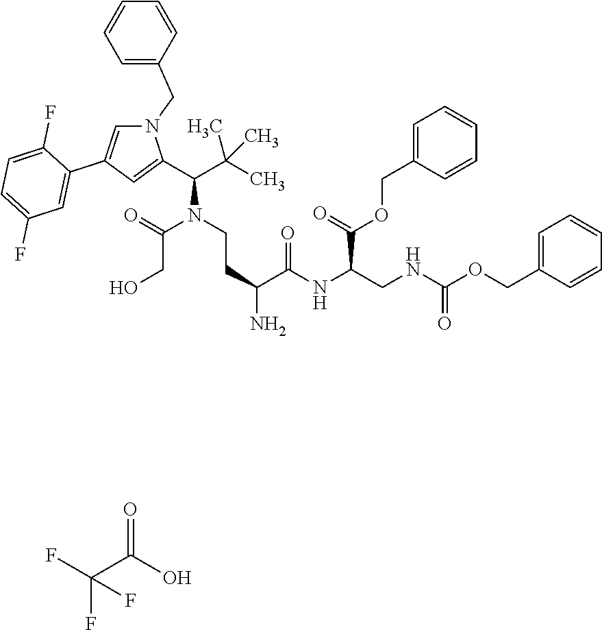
C(CO)(N(CCC(C(NC(CNC(OCC1=CC=CC=C1)=O)C(=O)OCC1=CC=CC=C1)=O)N)C(C(C)(C)C)C1=CC(C2=CC(F)=CC=C2F)=CN1CC1=CC=CC=C1)=O.FC(C(O)=O)(F)F
